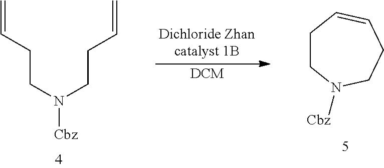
C1CN([Cbz])CCC=C1.C=CCCN(CCC=C)[Cbz].[Dichloride Zhancatalyst 1B].[DCM]
